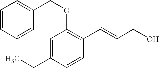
C1=C(CC)C=CC(C=CCO)=C1OCC1=CC=CC=C1
